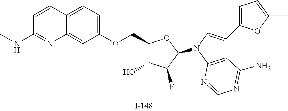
C1(COC2=CC=C3C(=C2)N=C(NC)C=C3)C(O)C(F)C(N2C=C(C3=CC=C(C)O3)C3=C2N=CN=C3N)O1
